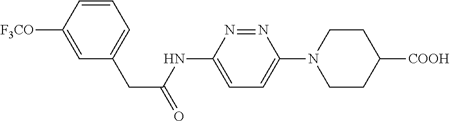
C1=C([F3CO])C=CC=C1CC(=O)NC1=CC=C(N2CCC([COOH])CC2)N=N1
